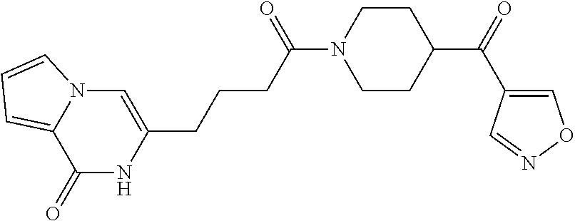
C1(=O)NC(CCCC(N2CCC(C(C3=CON=C3)=O)CC2)=O)=CN2C1=CC=C2
